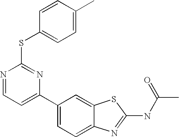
C1(C2=CC=C3C(=C2)SC(NC(C)=O)=N3)=CC=NC(SC2=CC=C(C)C=C2)=N1
